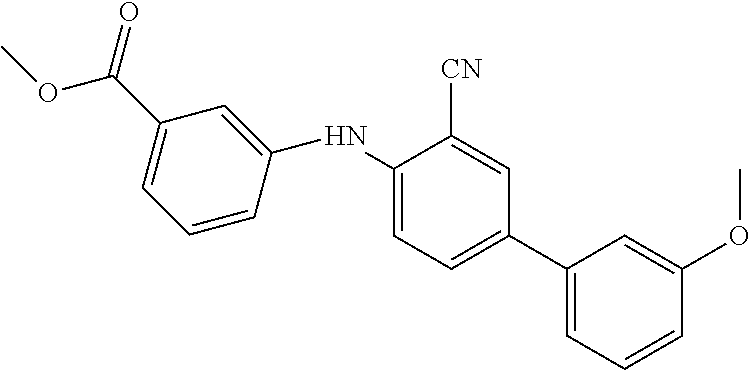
C1(NC2=CC(C(OC)=O)=CC=C2)=CC=C(C2=CC=CC(OC)=C2)C=C1[CN]
